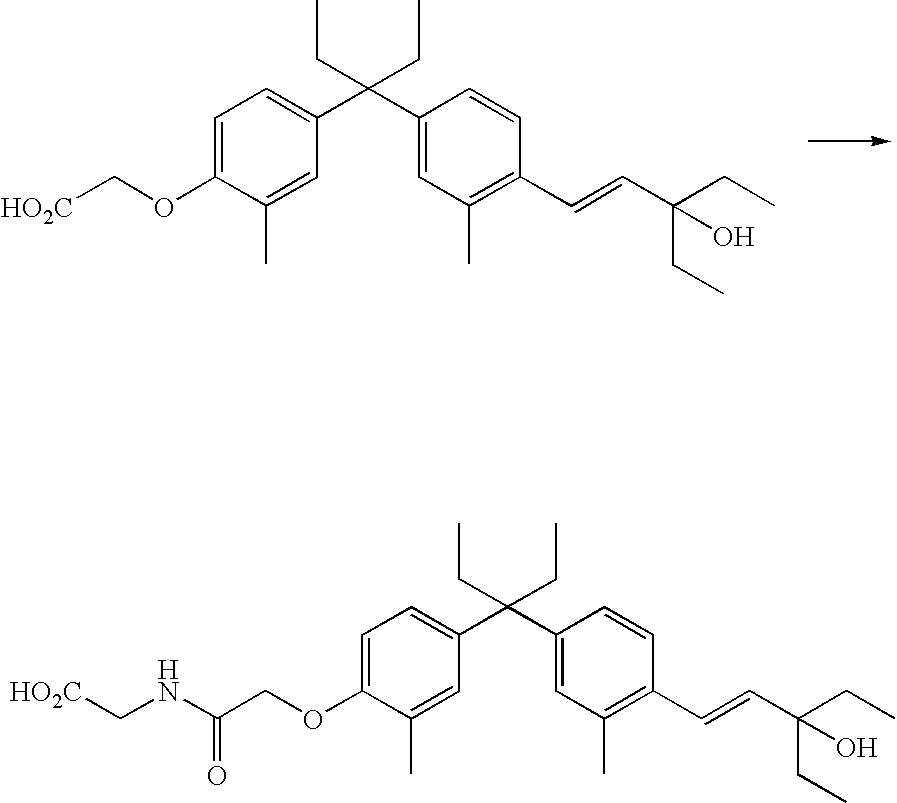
C1=C(OC[HO2C])C(C)=CC(C(C2=CC(C)=C(C=CC(CC)(CC)O)C=C2)(CC)CC)=C1.C1=C(OCC(NC[HO2C])=O)C(C)=CC(C(C2=CC(C)=C(C=CC(CC)(CC)O)C=C2)(CC)CC)=C1
